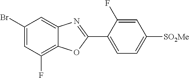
C1=C(Br)C=C2C(=C1F)OC(C1=CC=C([SO2Me])C=C1F)=N2
